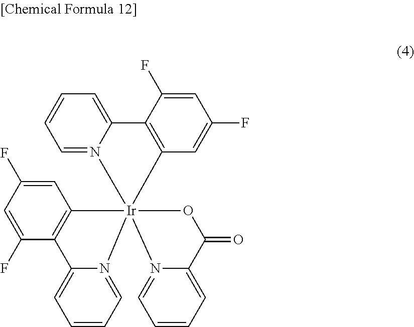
C1=C(F)C=C(F)C2=C1[Ir]13(N4=CC=CC=C24)(N2=CC=CC=C2C2=C1C=C(F)C=C2F)N1=CC=CC=C1C(=O)O3
